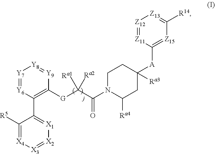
C1([R5])=[X4][X3]=[X2][X1]=C1C1=C([G]C(C(=O)N2C([Ra4])CC([A]C3=[Z15]C([R14])=[Z13][Z12]=[Z11]3)([Ra3])CC2)([Ra1])[Ra2])[Y9]=[Y8][Y7]=[Y6]1
